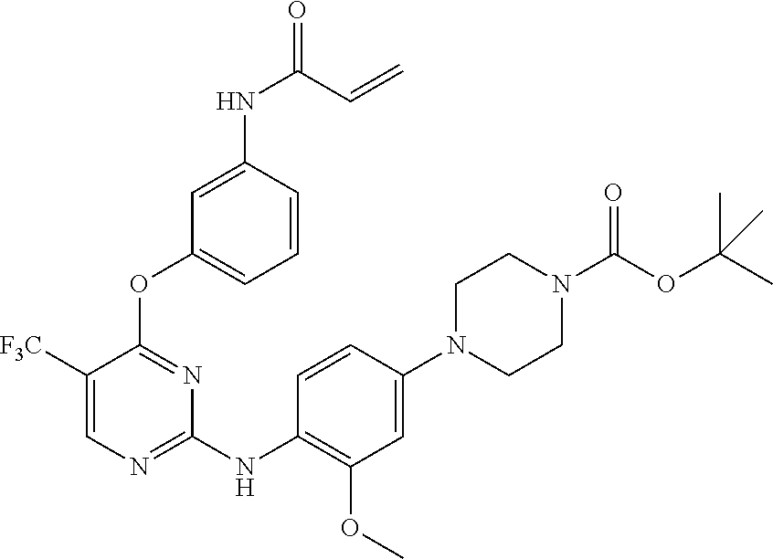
C1(NC(=O)C=C)=CC(OC2=NC(NC3=C(OC)C=C(N4CCN(C(=O)OC(C)(C)C)CC4)C=C3)=NC=C2[F3C])=CC=C1
